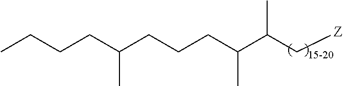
C(CC(CCCC(C(C[Z])C)C)C)CC
